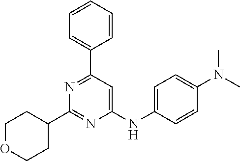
C1(NC2=CC=C(N(C)C)C=C2)=CC(C2=CC=CC=C2)=NC(C2CCOCC2)=N1
